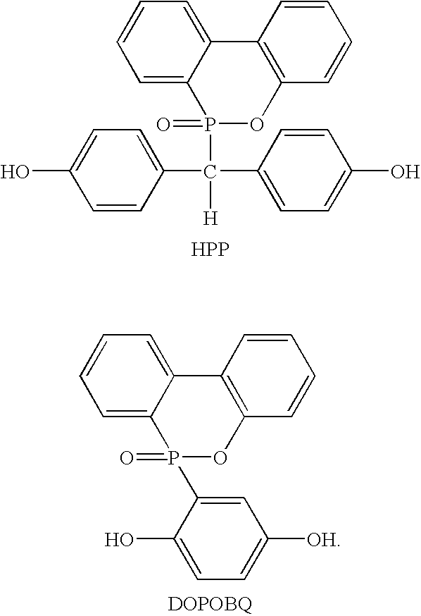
P1(=O)(C([H])(C2=CC=C(O)C=C2)C2=CC=C(O)C=C2)OC2=C(C3=CC=CC=C13)C=CC=C2.[HPP].P1(=O)(C2=CC([OH])=CC=C2O)OC2=C(C3=CC=CC=C13)C=CC=C2.[DOPOBQ]
